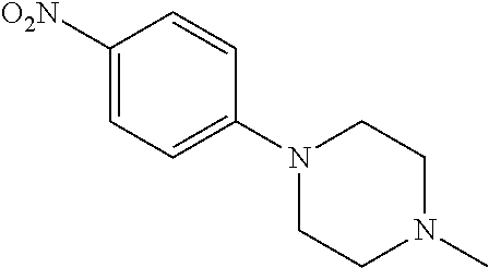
C1([O2N])=CC=C(N2CCN(C)CC2)C=C1
